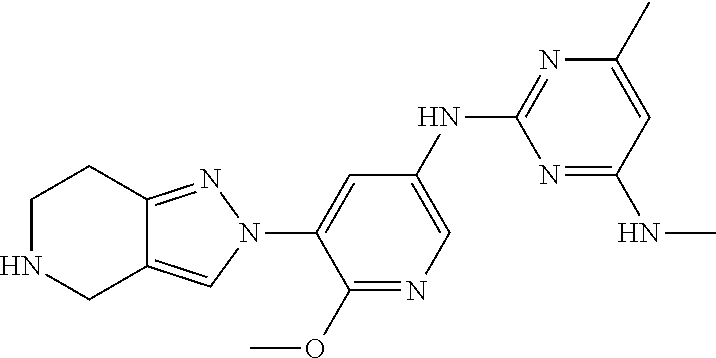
C1=C(NC2=NC(C)=CC(NC)=N2)C=C(N2C=C3C(=N2)CCNC3)C(OC)=N1
